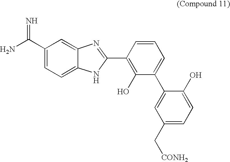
C1(C(N)=N)=CC=C2C(=C1)N=C(C1=C(O)C(C3=CC(C[CONH2])=CC=C3O)=CC=C1)N2
